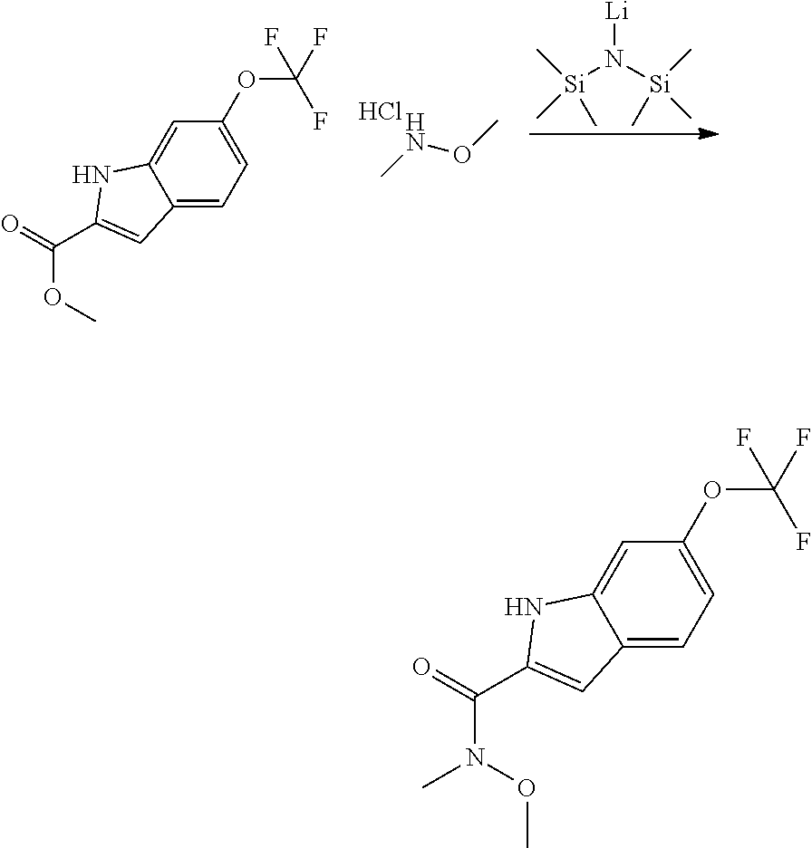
CNOC.Cl.[Si](N([Si](C)(C)C)[Li])(C)(C)C.C1(OC(F)(F)F)=CC=C2C(=C1)NC(C(=O)OC)=C2.C1(OC(F)(F)F)=CC=C2C(=C1)NC(C(=O)N(OC)C)=C2
